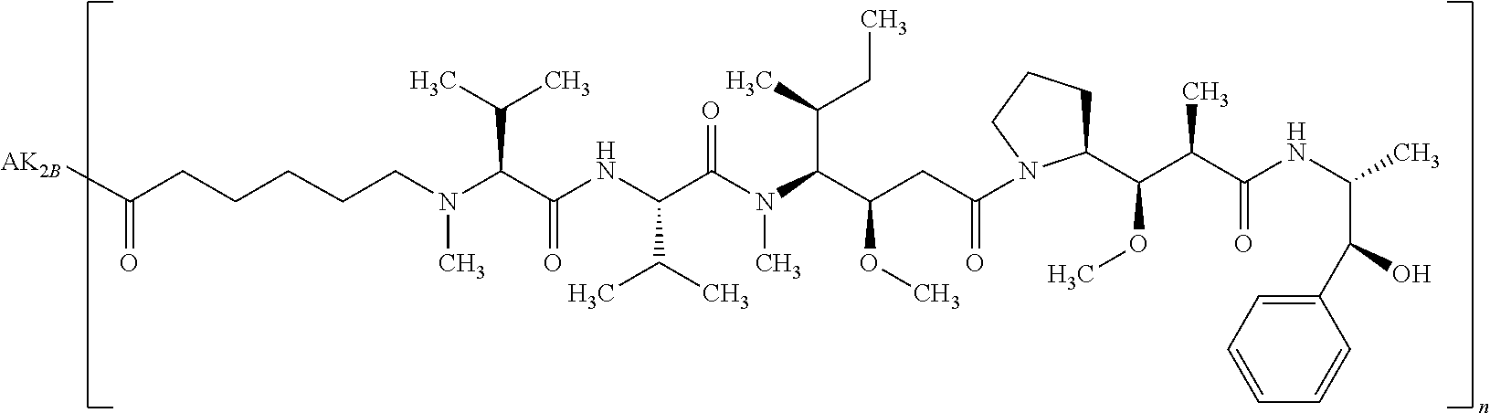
N(C(C(NC(C(N(C(C(CC(=O)N1C(C(C(C(NC(C)C(O)C2=CC=CC=C2)=O)C)OC)CCC1)OC)C(C)CC)C)=O)C(C)C)=O)C(C)C)(C)CCCCCC([AK2B])=O
